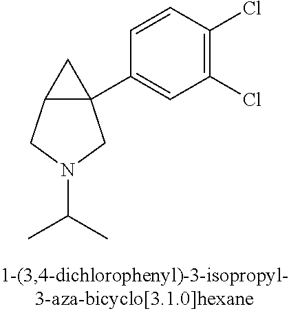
C12C(C3=CC(Cl)=C(Cl)C=C3)(C1)CN(C(C)C)C2
